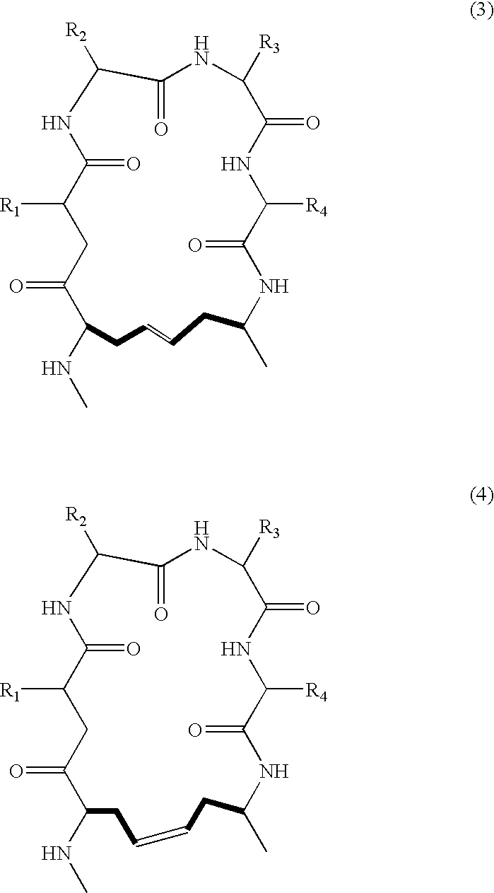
N1C(=O)C([R1])CC(=O)C(NC)CC=CCC(C)NC(=O)C([R4])NC(=O)C([R3])NC(=O)C1[R2].N1C(=O)C([R1])CC(=O)C(NC)CC=CCC(C)NC(=O)C([R4])NC(=O)C([R3])NC(=O)C1[R2]
